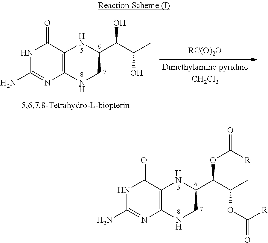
N1C(N)=NC2=C(C1=O)NC(C(C(C)OC(=O)[R])OC(=O)[R])CN2.N1C(N)=NC2=C(C1=O)NC(C(C(C)O)O)CN2
